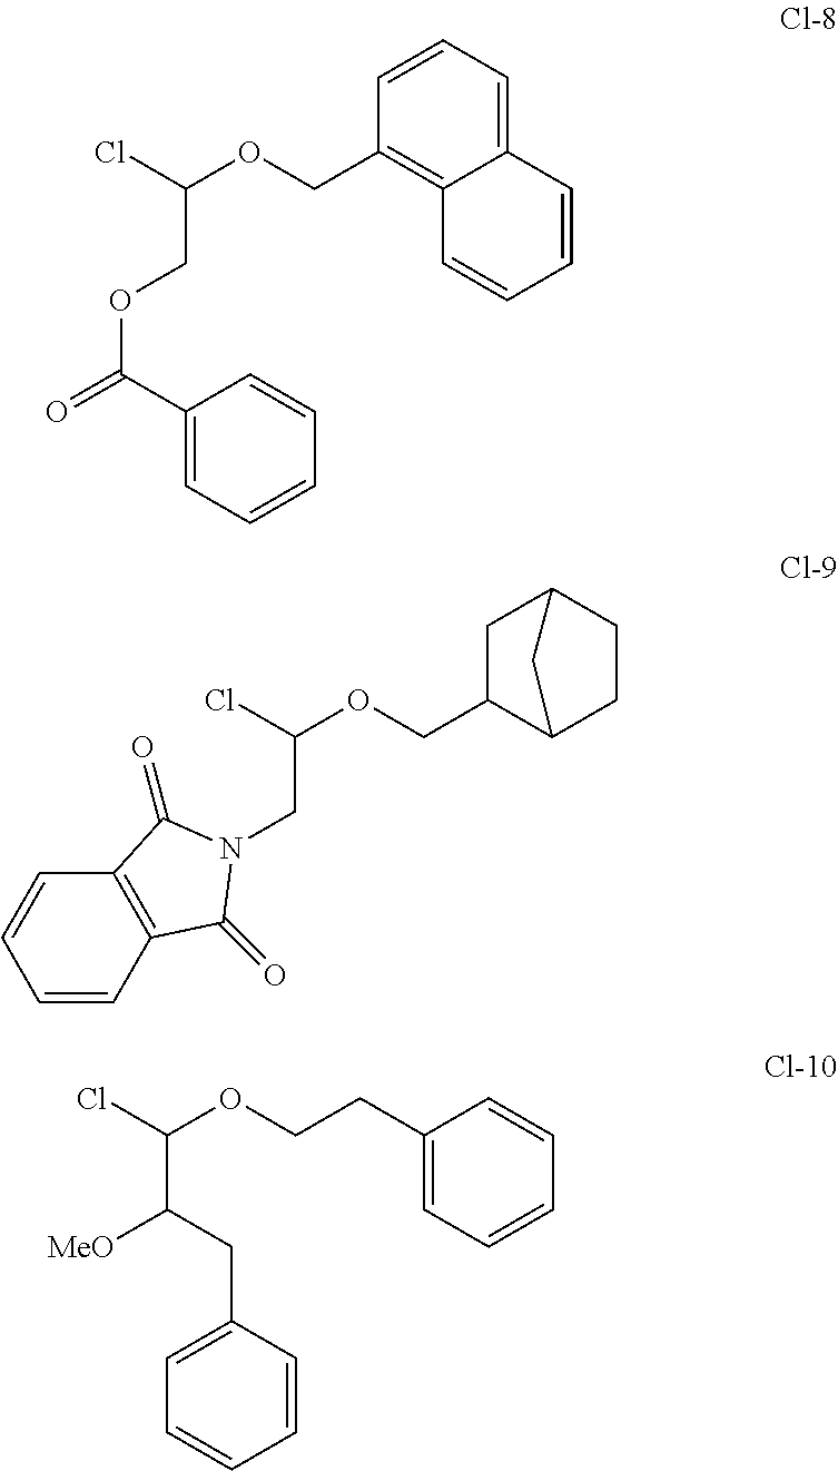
C12=CC=CC(COC(Cl)COC(=O)C3=CC=CC=C3)=C1C=CC=C2.C1=CC2=C(C=C1)C(=O)N(CC(Cl)OCC1C3CCC(C1)C3)C2=O.C(OCCC1=CC=CC=C1)(Cl)C(CC1=CC=CC=C1)[MeO]
